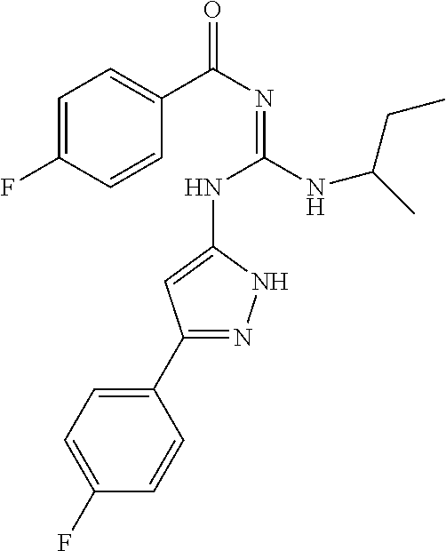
C1=C(F)C=CC(C(N=C(NC2=CC(C3=CC=C(F)C=C3)=NN2)NC(C)CC)=O)=C1
